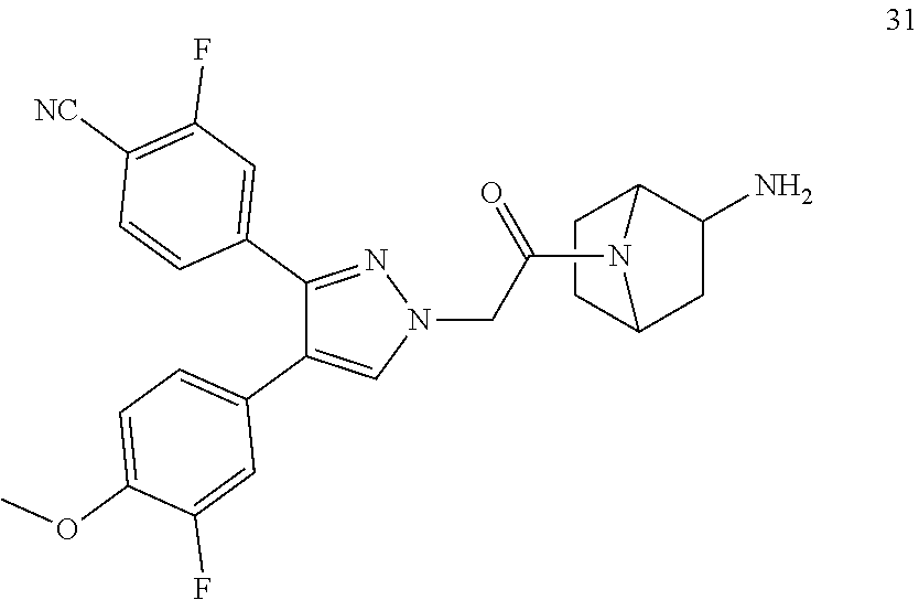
C1CC2CC(N)C1N2C(CN1N=C(C2=CC(F)=C([NC])C=C2)C(C2=CC=C(OC)C(F)=C2)=C1)=O
